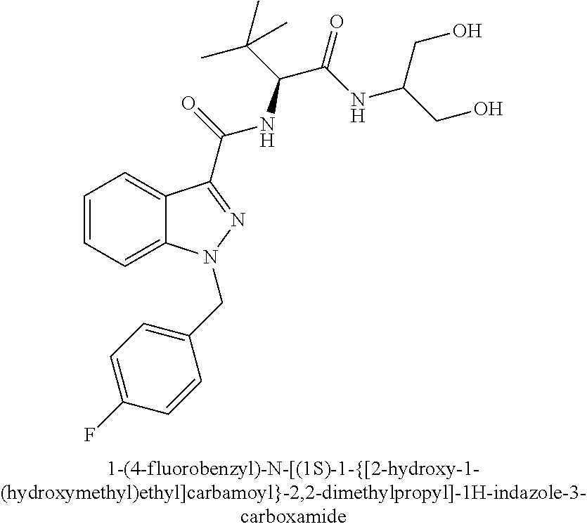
C1=CC=C2C(=C1)C(C(=O)NC(C(C)(C)C)C(NC(CO)CO)=O)=NN2CC1=CC=C(F)C=C1
